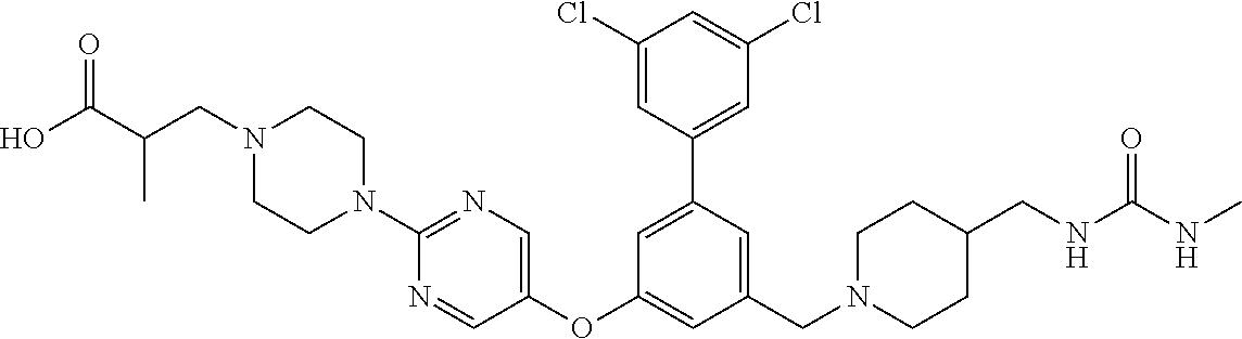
C1(Cl)=CC(C2=CC(OC3=CN=C(N4CCN(CC(C(O)=O)C)CC4)N=C3)=CC(CN3CCC(CNC(NC)=O)CC3)=C2)=CC(Cl)=C1
